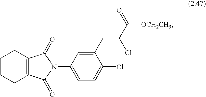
C1CCC2=C(C1)C(=O)N(C1=CC=C(Cl)C(C=C(Cl)C([OCH2CH3])=O)=C1)C2=O
